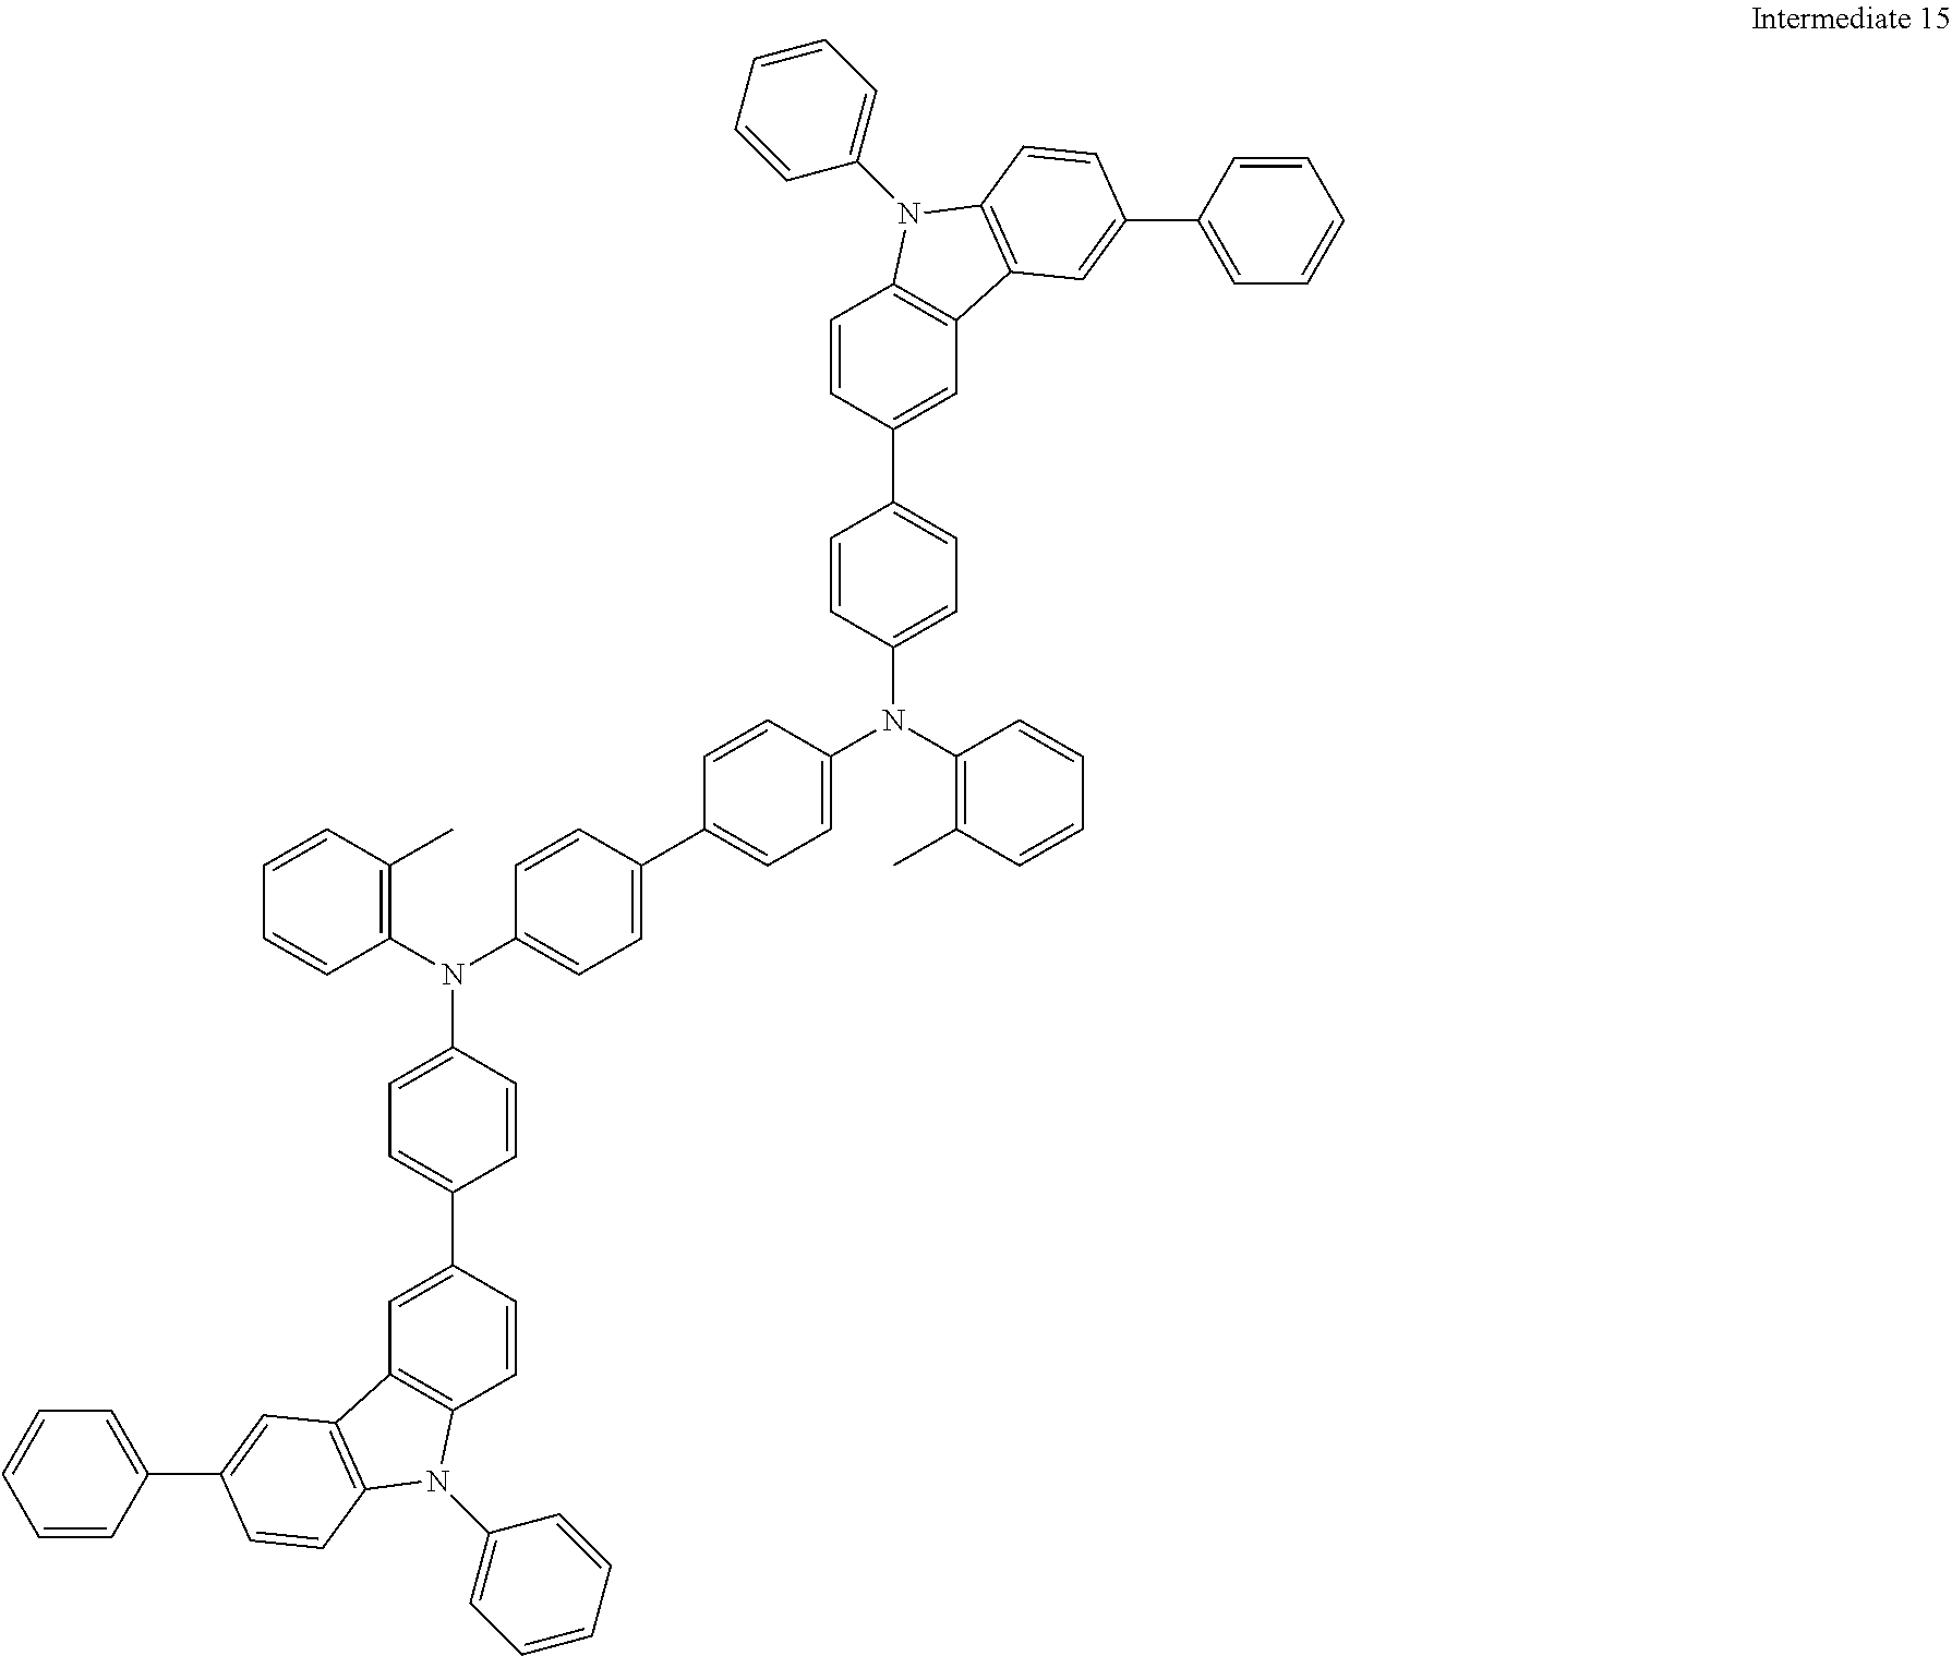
C1=CC=CC(N(C2=CC=C(C3=CC=C(N(C4=C(C)C=CC=C4)C4=CC=C(C5=CC6=C(C=C5)N(C5=CC=CC=C5)C5=C6C=C(C6=CC=CC=C6)C=C5)C=C4)C=C3)C=C2)C2=CC=C(C3=CC4=C(C=C3)N(C3=CC=CC=C3)C3=C4C=C(C4=CC=CC=C4)C=C3)C=C2)=C1C
